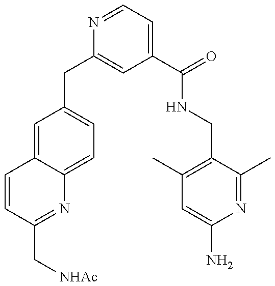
C1=CC(C[NHAc])=NC2=CC=C(CC3=CC(C(=O)NCC4=C(C)C=C(N)N=C4C)=CC=N3)C=C12
